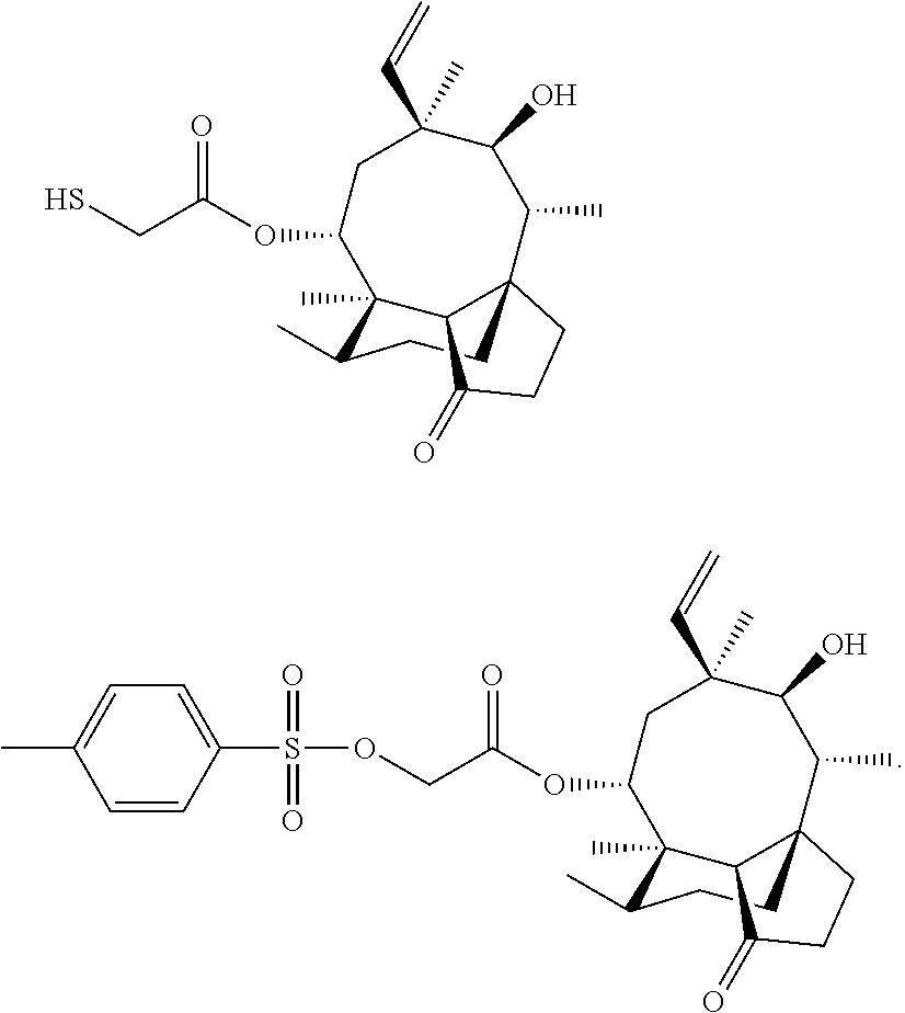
SCC(OC1CC(C=C)(C)C(O)C(C)C23CCC(C)C1(C)C2C(=O)CC3)=O.O(CC(OC1CC(C=C)(C)C(O)C(C)C23CCC(C)C1(C)C2C(=O)CC3)=O)S(C1=CC=C(C)C=C1)(=O)=O
